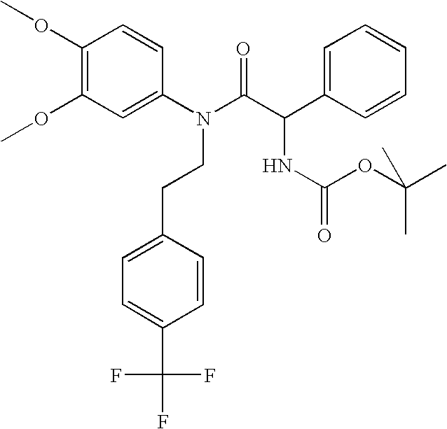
N(CCC1=CC=C(C(F)(F)F)C=C1)(C(=O)C(C1=CC=CC=C1)NC(OC(C)(C)C)=O)C1=CC(OC)=C(OC)C=C1
